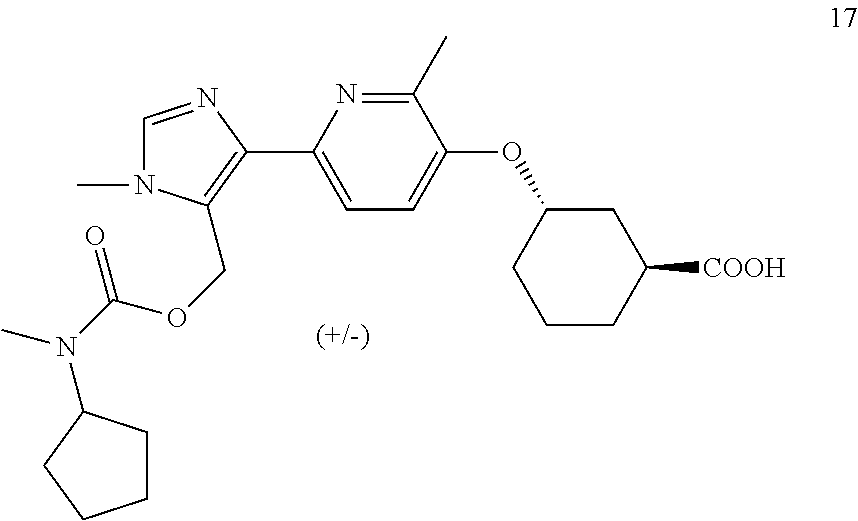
C1(C)=NC(C2=C(COC(N(C)C3CCCC3)=O)N(C)C=N2)=CC=C1OC1CCCC([COOH])C1
